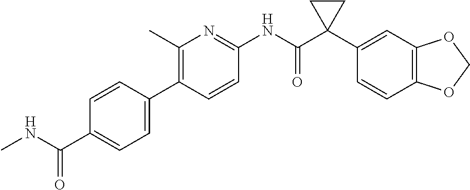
C1(C)=C(C2=CC=C(C(NC)=O)C=C2)C=CC(NC(C2(C3=CC4=C(C=C3)OCO4)CC2)=O)=N1
